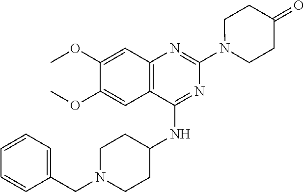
C12=C(C(NC3CCN(CC4=CC=CC=C4)CC3)=NC(N3CCC(=O)CC3)=N1)C=C(OC)C(OC)=C2
